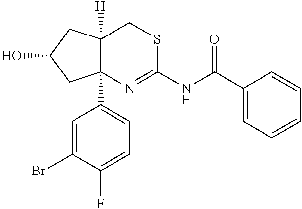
C12([H])C(C3=CC=C(F)C(Br)=C3)(N=C(NC(C3=CC=CC=C3)=O)SC1)CC(O)C2
